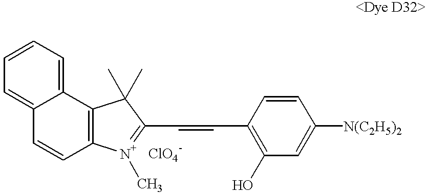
C12=CC=CC=C1C1=C(C=C2)[N+](C)=C(C=CC2=C(O)C=C([N(C2H5)2])C=C2)C1(C)C
